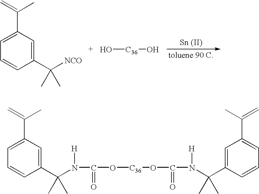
C1=C(C(=C)C)C=C(C([NCO])(C)C)C=C1.[C36](O)O.C1=C(C(=C)C)C=C(C(N([H])C(O[C36]OC(=O)N([H])C(C2=CC(C(C)=C)=CC=C2)(C)C)=O)(C)C)C=C1
